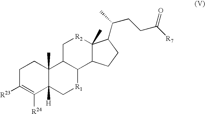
C1C([R23])=C([R24])C2([H])C(C)(C1)C1C([R1]C2)C2C(C)([R2]C1)C(C(CCC([R7])=O)C)CC2
